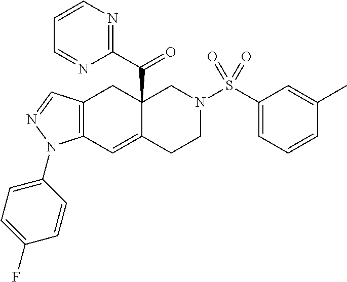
C12=C(C=C3C(C(C4=NC=CC=N4)=O)(C1)CN(S(C1=CC=CC(C)=C1)(=O)=O)CC3)N(C1=CC=C(F)C=C1)N=C2
